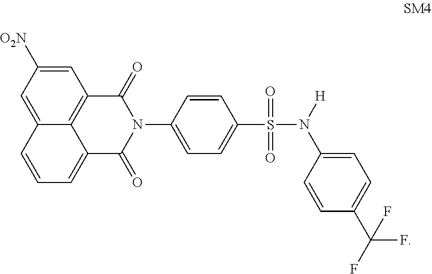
C1=C([O2N])C=C2C3=C1C(=O)N(C1=CC=C(S(=O)(=O)N(C4=CC=C(C(F)(F)F)C=C4)[H])C=C1)C(=O)C3=CC=C2
